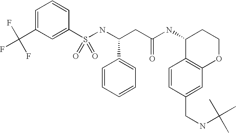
C1=C(C(F)(F)F)C=C(S(NC(CC(NC2C3=C(OCC2)C=C(CNC(C)(C)C)C=C3)=O)C2=CC=CC=C2)(=O)=O)C=C1
